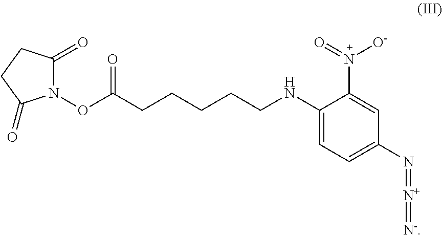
C1(NCCCCCC(ON2C(=O)CCC2=O)=O)=CC=C(N=[N+]=[N-])C=C1N(=O)[O-]
